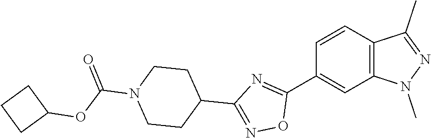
C12=C(C=C(C3=NC(C4CCN(C(=O)OC5CCC5)CC4)=NO3)C=C1)N(C)N=C2C
